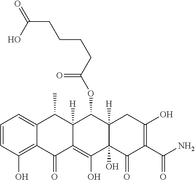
C1=CC(O)=C2C(=C1)C(C)C1([H])C(=C(O)C3(O)C([H])(C1OC(CCCCC(=O)O)=O)CC(O)=C(C(N)=O)C3=O)C2=O
